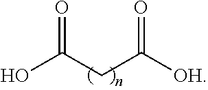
C(CC([OH])=O)(O)=O
